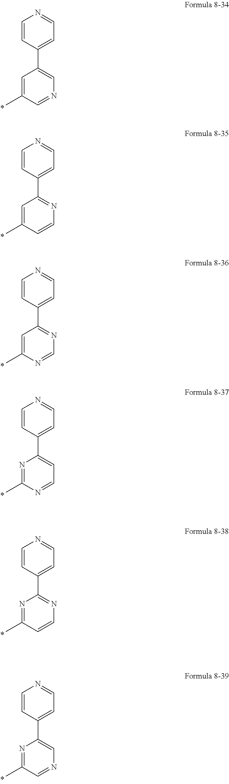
C1=C(C)C=NC=C1C1=CC=NC=C1.C1=C(C)C=CN=C1C1=CC=NC=C1.C1=C(C)N=CN=C1C1=CC=NC=C1.N1=C(C)N=CC=C1C1=CC=NC=C1.N1=C(C)C=CN=C1C1=CC=NC=C1.N1=C(C)C=NC=C1C1=CC=NC=C1
